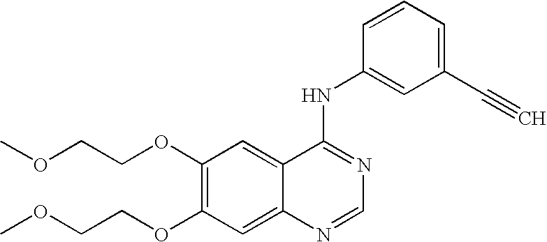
C1(C#C)=CC=CC(NC2=NC=NC3=CC(OCCOC)=C(OCCOC)C=C23)=C1
